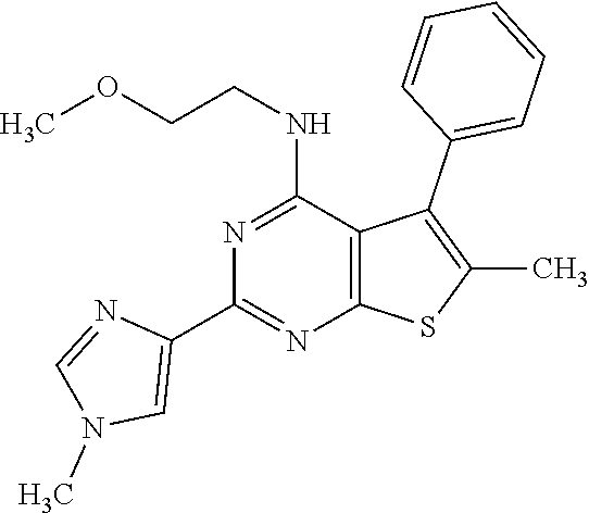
C12=C(C(NCCOC)=NC(C3=CN(C)C=N3)=N1)C(C1=CC=CC=C1)=C(C)S2
